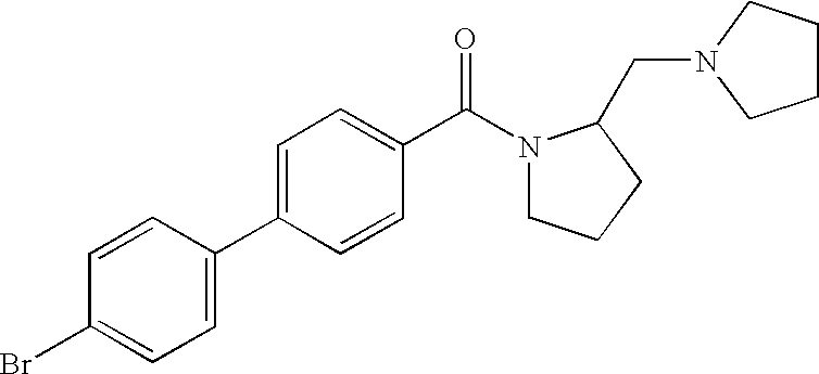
C1(Br)=CC=C(C2=CC=C(C(=O)N3CCCC3CN3CCCC3)C=C2)C=C1
